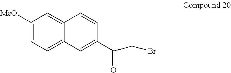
C1([MeO])=CC=C2C(=C1)C=CC(C(=O)CBr)=C2
